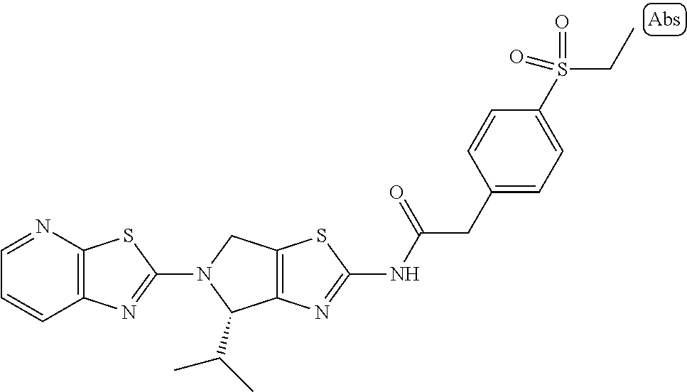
C1(N2C(C(C)C)C3=C(C2)SC(NC(CC2=CC=C(S(CC)(=O)=O)C=C2)=O)=N3)=NC2=C(S1)N=CC=C2
